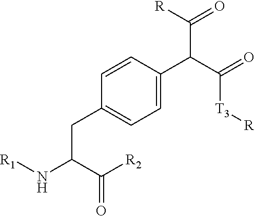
C1=CC(CC(C([R2])=O)N[R1])=CC=C1C(C(=O)[T3][R])C([R])=O
